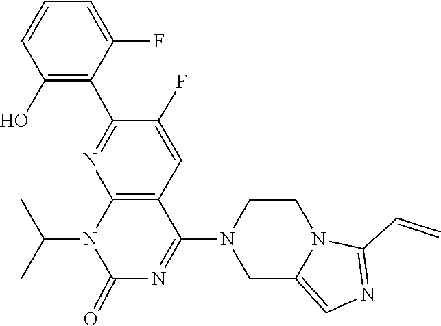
N12C(C=C)=NC=C1CN(C1=NC(=O)N(C(C)C)C3=C1C=C(F)C(C1=C(O)C=CC=C1F)=N3)CC2
